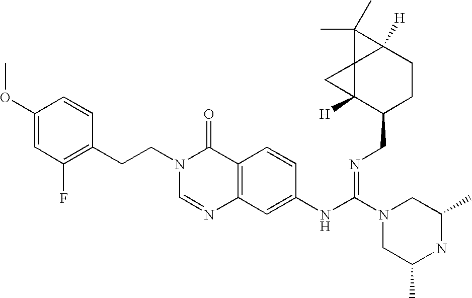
C(N1C=NC2=C(C1=O)C=CC(NC(=NCC1CCC3([H])C4(C1([H])C4)C3(C)C)N1CC(C)NC(C)C1)=C2)CC1=C(F)C=C(OC)C=C1
